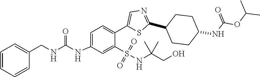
C1=C(NC(=O)NCC2=CC=CC=C2)C=C(S(=O)(=O)NC(C)(C)CO)C(C2=CN=C(C3CCC(NC(OC(C)C)=O)CC3)S2)=C1
